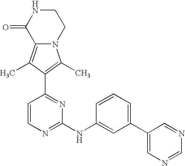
N12C(=C(C)C(C3=NC(NC4=CC(C5=CN=CN=C5)=CC=C4)=NC=C3)=C1C)C(=O)NCC2
